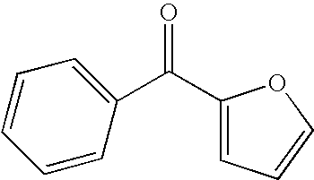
C(=O)(C1=CC=CO1)C1=CC=CC=C1
